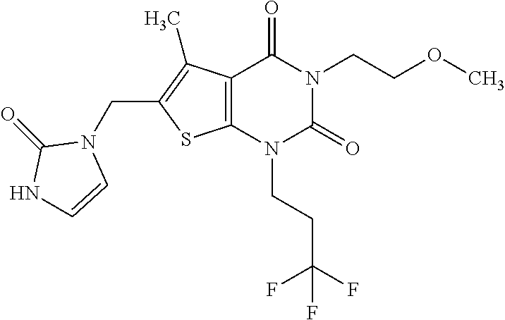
C12=C(N(CCC(F)(F)F)C(=O)N(CCOC)C1=O)SC(CN1C(=O)NC=C1)=C2C
